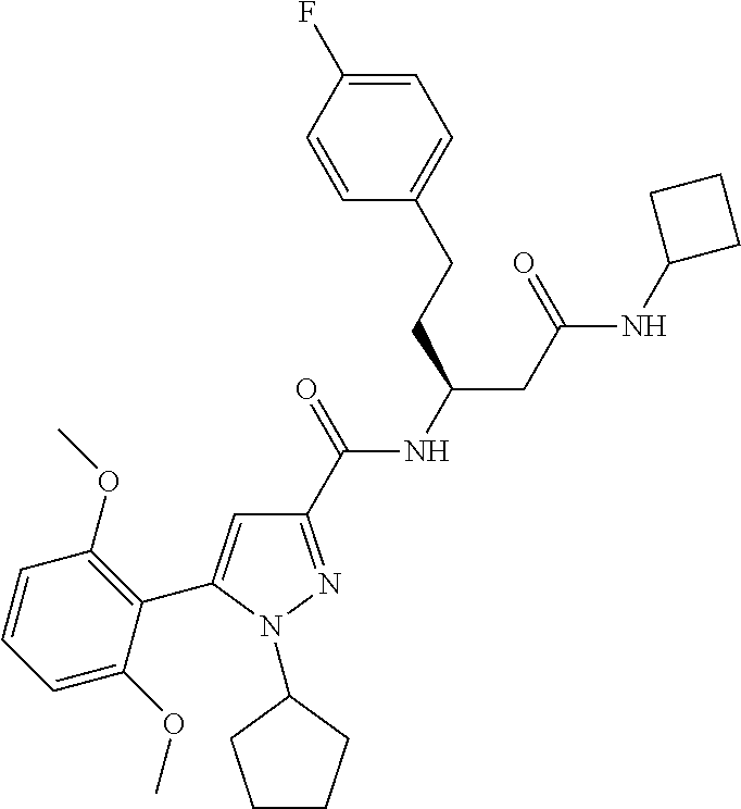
C1(C(=O)NC(CC(NC2CCC2)=O)CCC2=CC=C(F)C=C2)=NN(C2CCCC2)C(C2=C(OC)C=CC=C2OC)=C1
